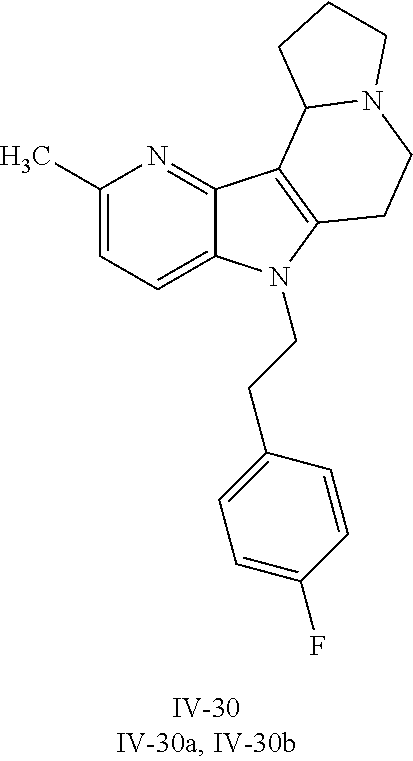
C1(C)=CC=C2C(=N1)C1=C(N2CCC2=CC=C(F)C=C2)CCN2C1CCC2
